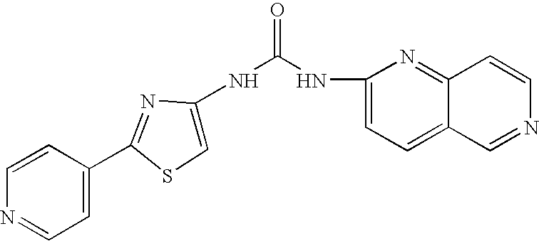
C1=CC(C2=NC(NC(=O)NC3=CC=C4C(=N3)C=CN=C4)=CS2)=CC=N1
